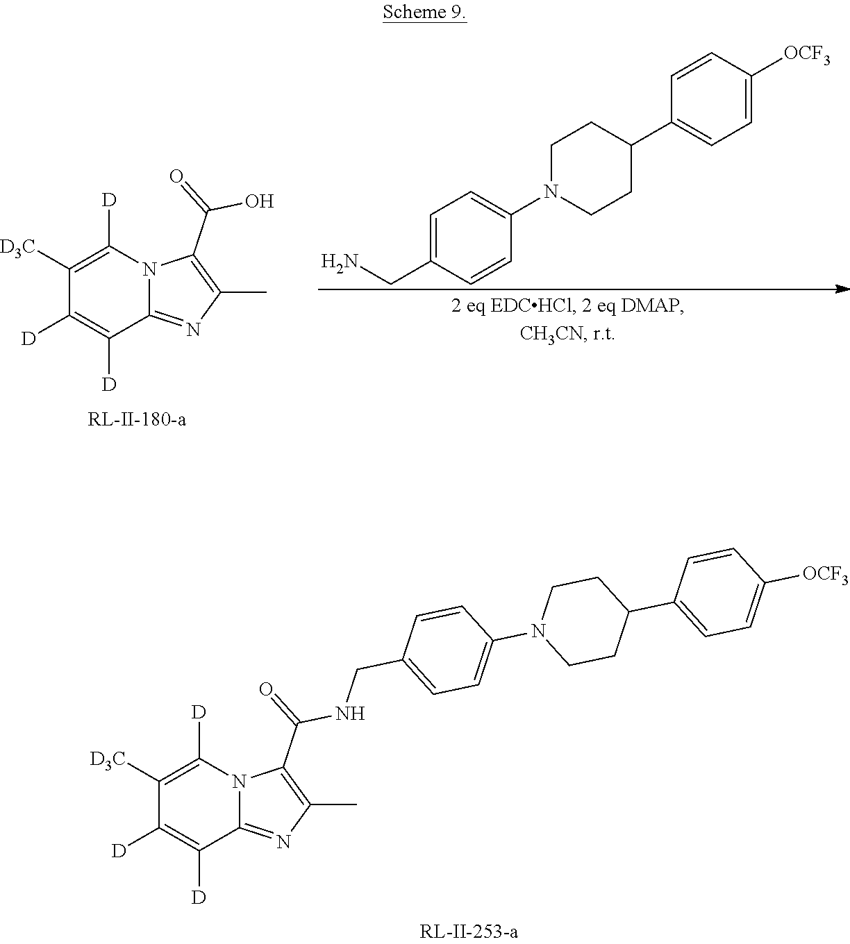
C1([D])=C([D])C2=NC(C)=C(C(=O)O)N2C([D])=C1[D3C].NCC1=CC=C(N2CCC(C3=CC=C([OCF3])C=C3)CC2)C=C1.C1([D])=C([D])C2=NC(C)=C(C(=O)NCC3=CC=C(N4CCC(C5=CC=C([OCF3])C=C5)CC4)C=C3)N2C([D])=C1[D3C]
